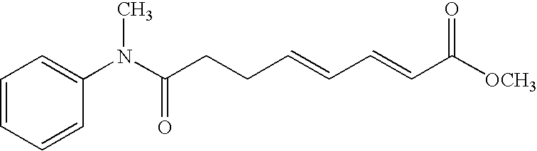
C1=CC=CC(N(C(CCC=CC=CC([OCH3])=O)=O)C)=C1
